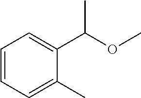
C1=CC=C(C)C(C(OC)C)=C1
